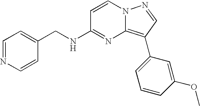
C1(CNC2=NC3=C(C4=CC=CC(OC)=C4)C=NN3C=C2)=CC=NC=C1
